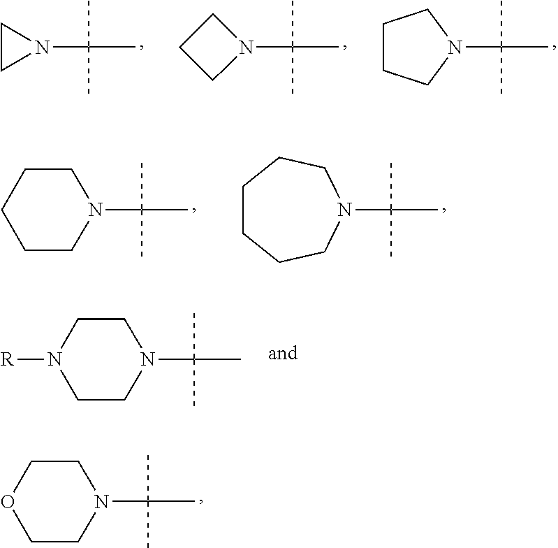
N1(C(C)(C)C)CCN([R])CC1.N1(C(C)(C)C)CCOCC1.N1(C(C)(C)C)CC1.N1(C(C)(C)C)CCC1.N1(C(C)(C)C)CCCC1.N1(C(C)(C)C)CCCCC1.N1(C(C)(C)C)CCCCCC1
